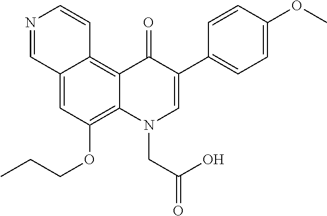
C12=CC(OCCC)=C3C(=C1C=CN=C2)C(=O)C(C1=CC=C(OC)C=C1)=CN3CC(=O)O
